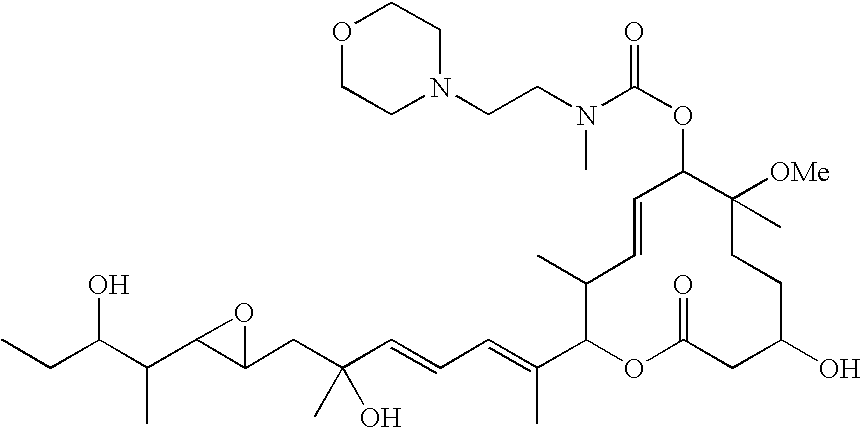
CCC(C(C1C(CC(C=CC=C(C2OC(=O)CC(O)CCC([OMe])(C)C(OC(=O)N(CCN3CCOCC3)C)C=CC2C)C)(O)C)O1)C)O
